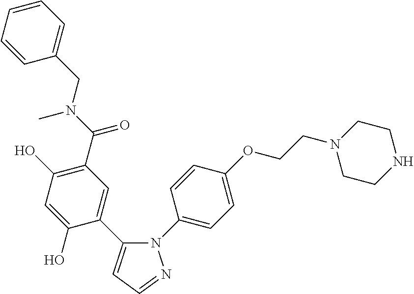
C1(O)=C(C(N(CC2=CC=CC=C2)C)=O)C=C(C2=CC=NN2C2=CC=C(OCCN3CCNCC3)C=C2)C(O)=C1
